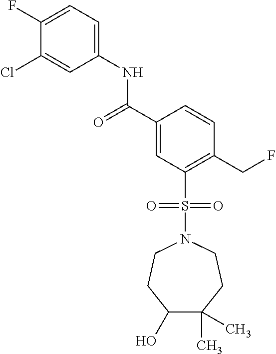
C1(F)=CC=C(NC(C2=CC(S(N3CCC(O)C(C)(C)CC3)(=O)=O)=C(CF)C=C2)=O)C=C1Cl
